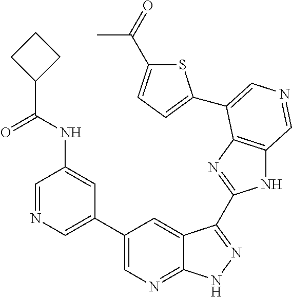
C1(C2=CN=CC(NC(C3CCC3)=O)=C2)=CN=C2C(=C1)C(C1=NC3=C(N1)C=NC=C3C1=CC=C(C(C)=O)S1)=NN2
